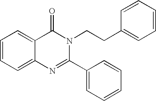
C1=CC=C2C(=C1)C(=O)N(CCC1=CC=CC=C1)C(C1=CC=CC=C1)=N2
